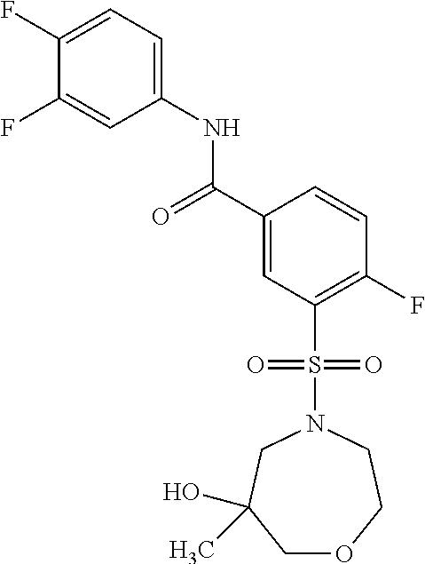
C1(F)=CC=C(NC(C2=CC(S(N3CC(O)(C)COCC3)(=O)=O)=C(F)C=C2)=O)C=C1F
